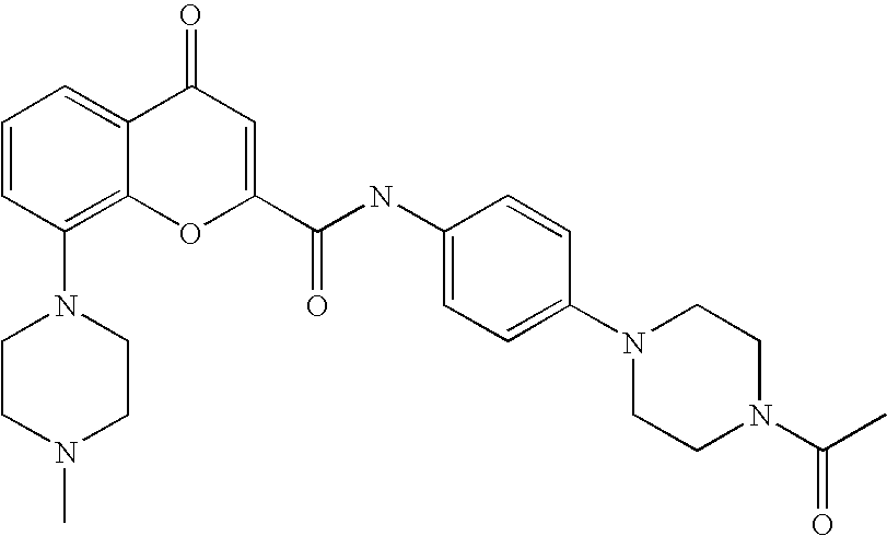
C1CN(C)CCN1C1=C2C(=CC=C1)C(=O)C=C(C(NC1=CC=C(N3CCN(C(C)=O)CC3)C=C1)=O)O2
